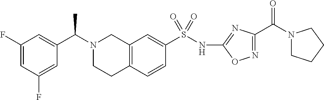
C1(F)=CC(F)=CC(C(N2CCC3=C(C2)C=C(S(NC2=NC(C(N4CCCC4)=O)=NO2)(=O)=O)C=C3)C)=C1
